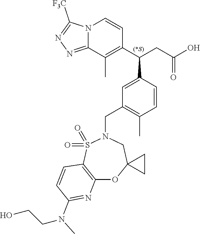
N12C(=NN=C1[F3C])C(C)=C(C(CC(O)=O)C1=CC(CN3S(=O)(=O)C4=C(OC5(C3)CC5)N=C(N(CCO)C)C=C4)=C(C)C=C1)C=C2
